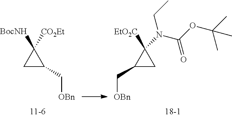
C1C(C[OBn])C1([BocNH])[CO2Et].C1(C[OBn])CC1([EtO2C])N(CC)C(OC(C)(C)C)=O
